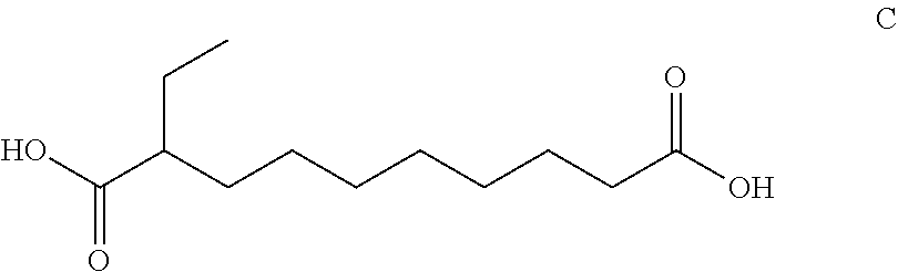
C(CCCCCCCC(O)=O)(C(O)=O)CC
